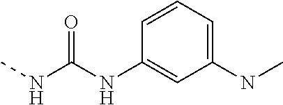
CNC(NC1=CC(NC)=CC=C1)=O
